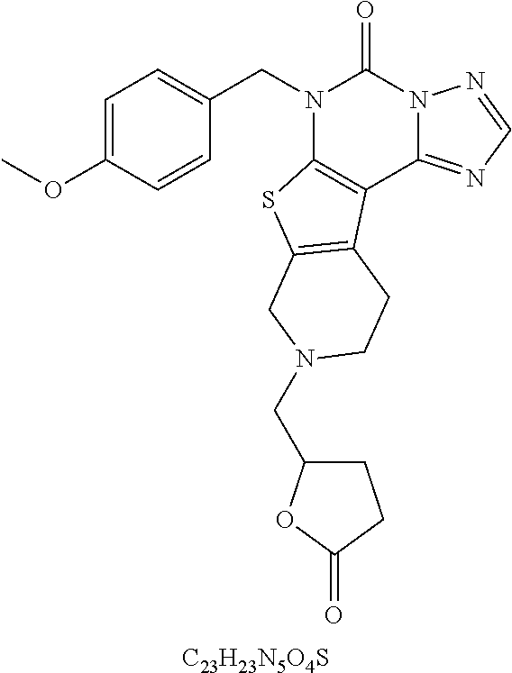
C1=C(OC)C=CC(CN2C3=C(C4=NC=NN4C2=O)C2=C(S3)CN(CC3CCC(=O)O3)CC2)=C1.[C23H23N5O4S]
